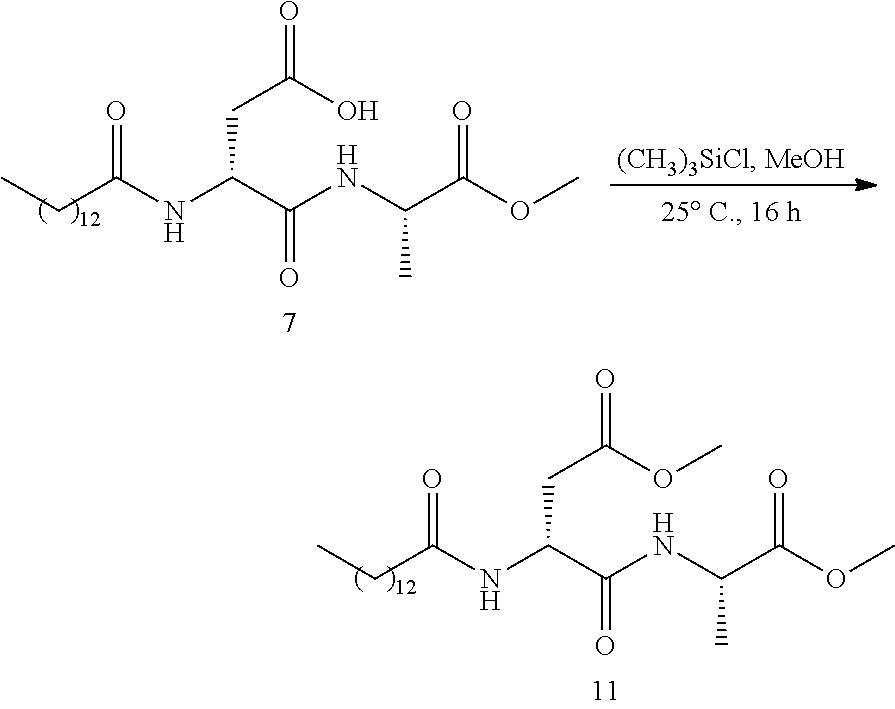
CCC(NC(C(NC(C(OC)=O)C)=O)CC(=O)OC)=O.CCC(NC(C(NC(C(OC)=O)C)=O)CC(=O)O)=O
